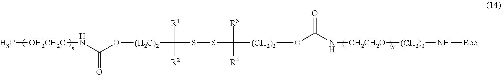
N(C(O[(H2C)2]C(SSC([(CH2)2]OC(N[CH2CH2O][(CH2)3]N[Boc])=O)([R3])[R4])([R1])[R2])=O)[OH2CH2C]C
